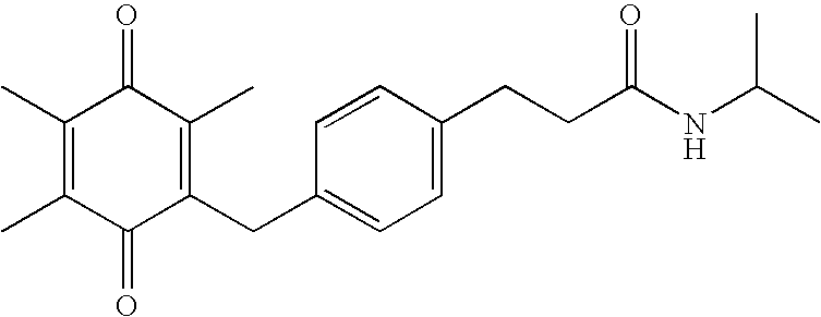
C1(=O)C(CC2=CC=C(CCC(NC(C)C)=O)C=C2)=C(C)C(=O)C(C)=C1C
